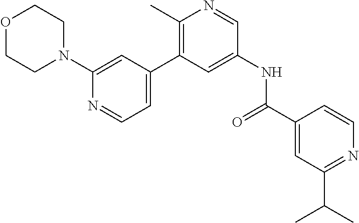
O1CCN(C2=CC(C3=C(C)N=CC(NC(=O)C4=CC(C(C)C)=NC=C4)=C3)=CC=N2)CC1
